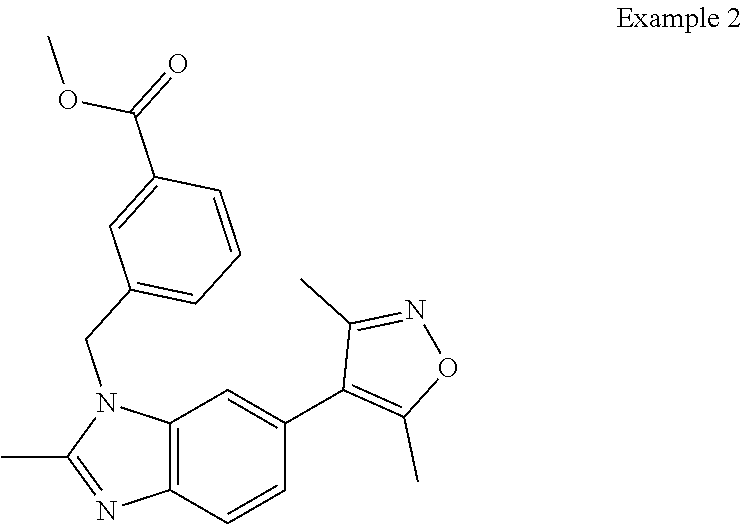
C12=C(C=CC(C3=C(C)ON=C3C)=C1)N=C(C)N2CC1=CC=CC(C(OC)=O)=C1
